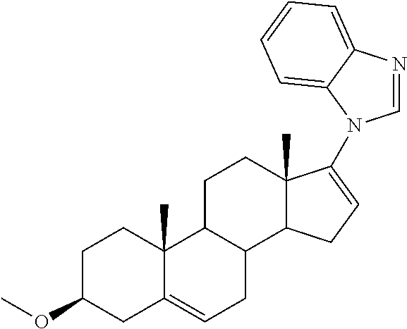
C1C(OC)CC2=CCC3C(C2(C)C1)CCC1(C)C3CC=C1N1C=NC2=CC=CC=C21
